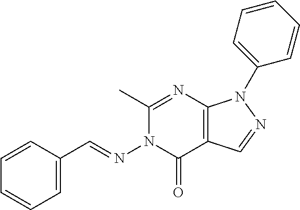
C1(C)=NC2=C(C(=O)N1N=CC1=CC=CC=C1)C=NN2C1=CC=CC=C1
